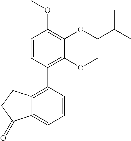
C1=CC(C2=C3C(=CC=C2)C(=O)CC3)=C(OC)C(OCC(C)C)=C1OC
